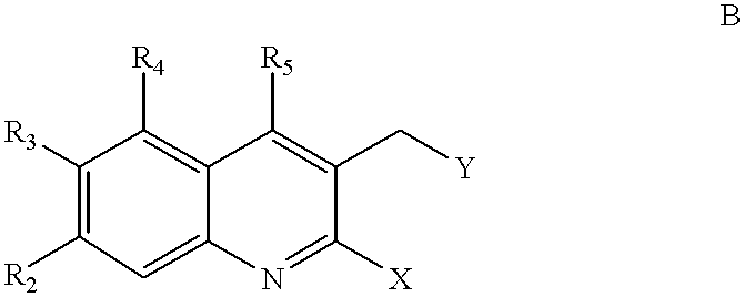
C1([X])=NC2=CC([R2])=C([R3])C([R4])=C2C([R5])=C1C[Y]
